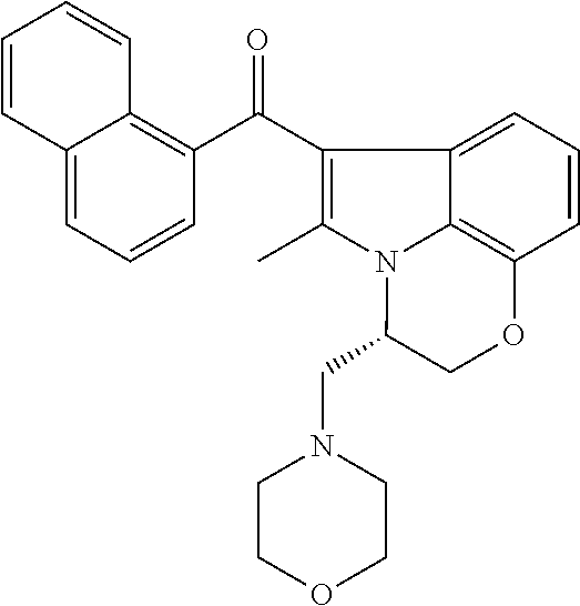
C12=CC=CC(C(C3=C(C)N4C5=C(OCC4CN4CCOCC4)C=CC=C35)=O)=C1C=CC=C2
